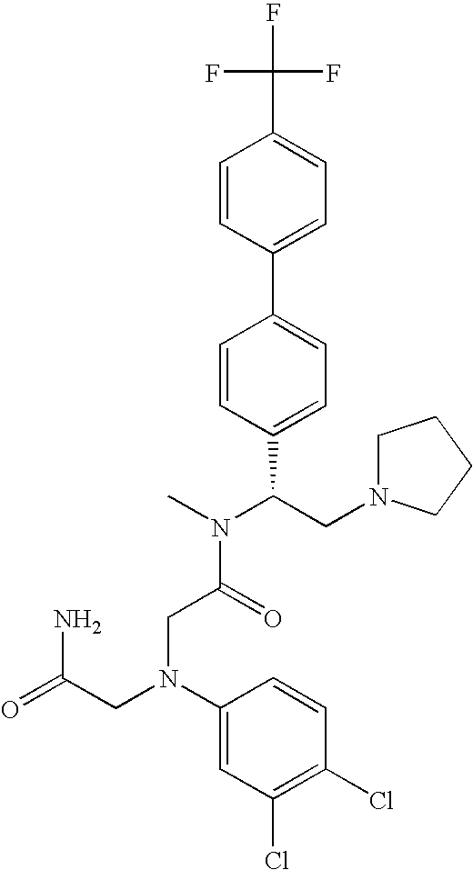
C1=CC(C2=CC=C(C(CN3CCCC3)N(C)C(=O)CN(CC(=O)N)C3=CC(Cl)=C(Cl)C=C3)C=C2)=CC=C1C(F)(F)F
